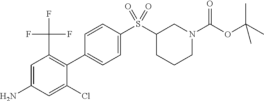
S(C1CCCN(C(OC(C)(C)C)=O)C1)(C1=CC=C(C2=C(C(F)(F)F)C=C(N)C=C2Cl)C=C1)(=O)=O
